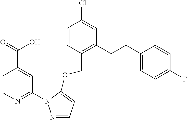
C1=CC(COC2=CC=NN2C2=NC=CC(C(=O)O)=C2)=C(CCC2=CC=C(F)C=C2)C=C1Cl
